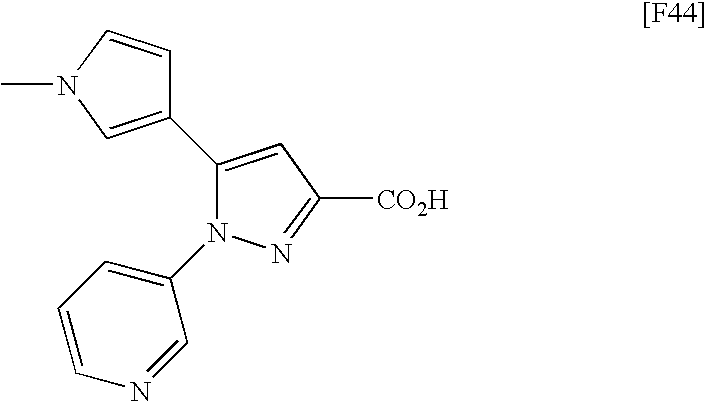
C1(C2=CN(C)C=C2)=CC([CO2H])=NN1C1=CC=CN=C1
